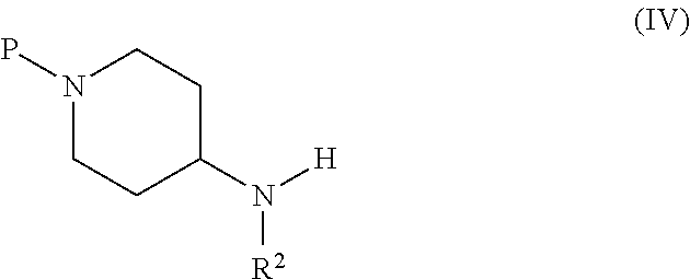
[H]N(C1CCN(P)CC1)[R2]
